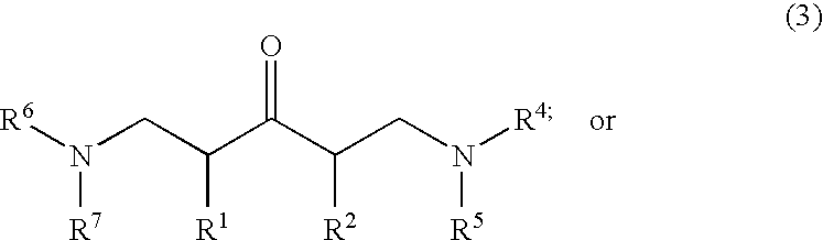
N(CC(C(C(CN([R4])[R5])[R2])=O)[R1])([R6])[R7]
